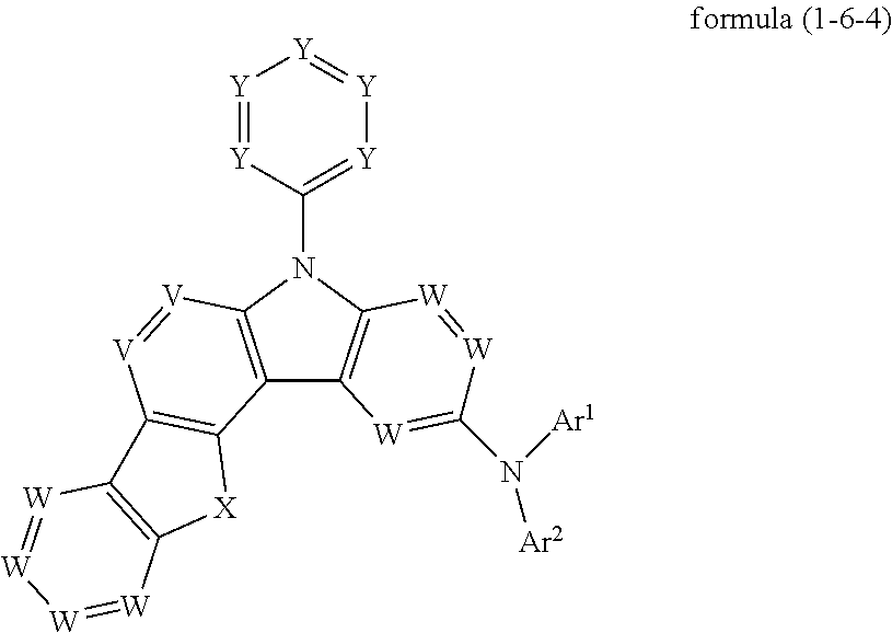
[Y]1=[Y]C(N2C3=C(C4=C2[W]=[W]C(N([Ar1])[Ar2])=[W]4)C2=C([V]=[V]3)C3=C([X]2)[W]=[W][W]=[W]3)=[Y][Y]=[Y]1
